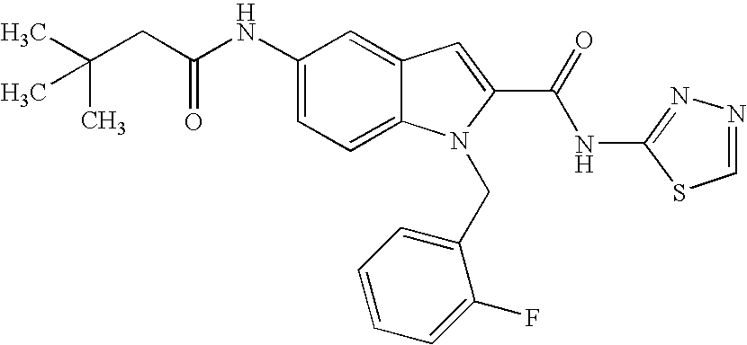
C(CC(NC1=CC=C2C(=C1)C=C(C(NC1=NN=CS1)=O)N2CC1=CC=CC=C1F)=O)(C)(C)C
